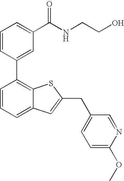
C1=CC(C2=C3C(=CC=C2)C=C(CC2=CC=C(OC)N=C2)S3)=CC(C(NCCO)=O)=C1
